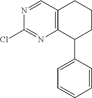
C12=C(CCCC1C1=CC=CC=C1)C=NC(Cl)=N2
